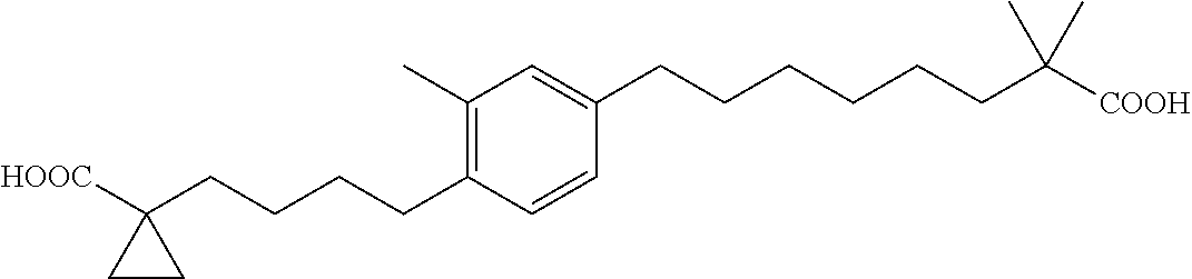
C1(C)=C(CCCCC2([HOOC])CC2)C=CC(CCCCCCC([COOH])(C)C)=C1
